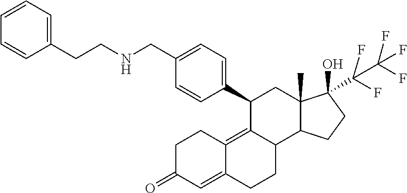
C1C(=O)C=C2C(=C3C(CC2)C2C(C)(CC3C3=CC=C(CNCCC4=CC=CC=C4)C=C3)C(C(F)(F)C(F)(F)F)(O)CC2)C1
